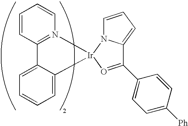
C1(C2=CC=C([Ph])C=C2)=O[Ir]2(N3C1=CC=C3)N1=C(C=CC=C1)C1=CC=CC=C12
